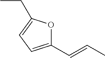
C1(C=CC)=CC=C(CC)O1
